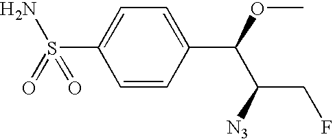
C1(S(N)(=O)=O)=CC=C(C(OC)C([N3])CF)C=C1
